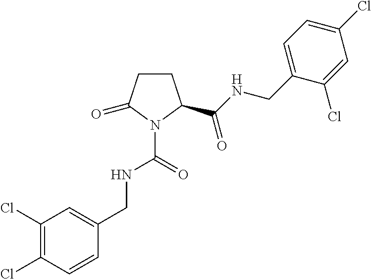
C1CC(C(NCC2=CC=C(Cl)C=C2Cl)=O)N(C(=O)NCC2=CC(Cl)=C(Cl)C=C2)C1=O
